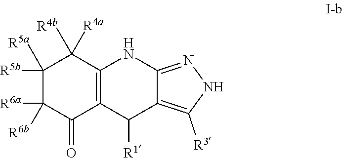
C1([R5b])([R5a])C([R6a])([R6b])C(=O)C2=C(C1([R4b])[R4a])NC1=NNC([R3])=C1C2[R1]
